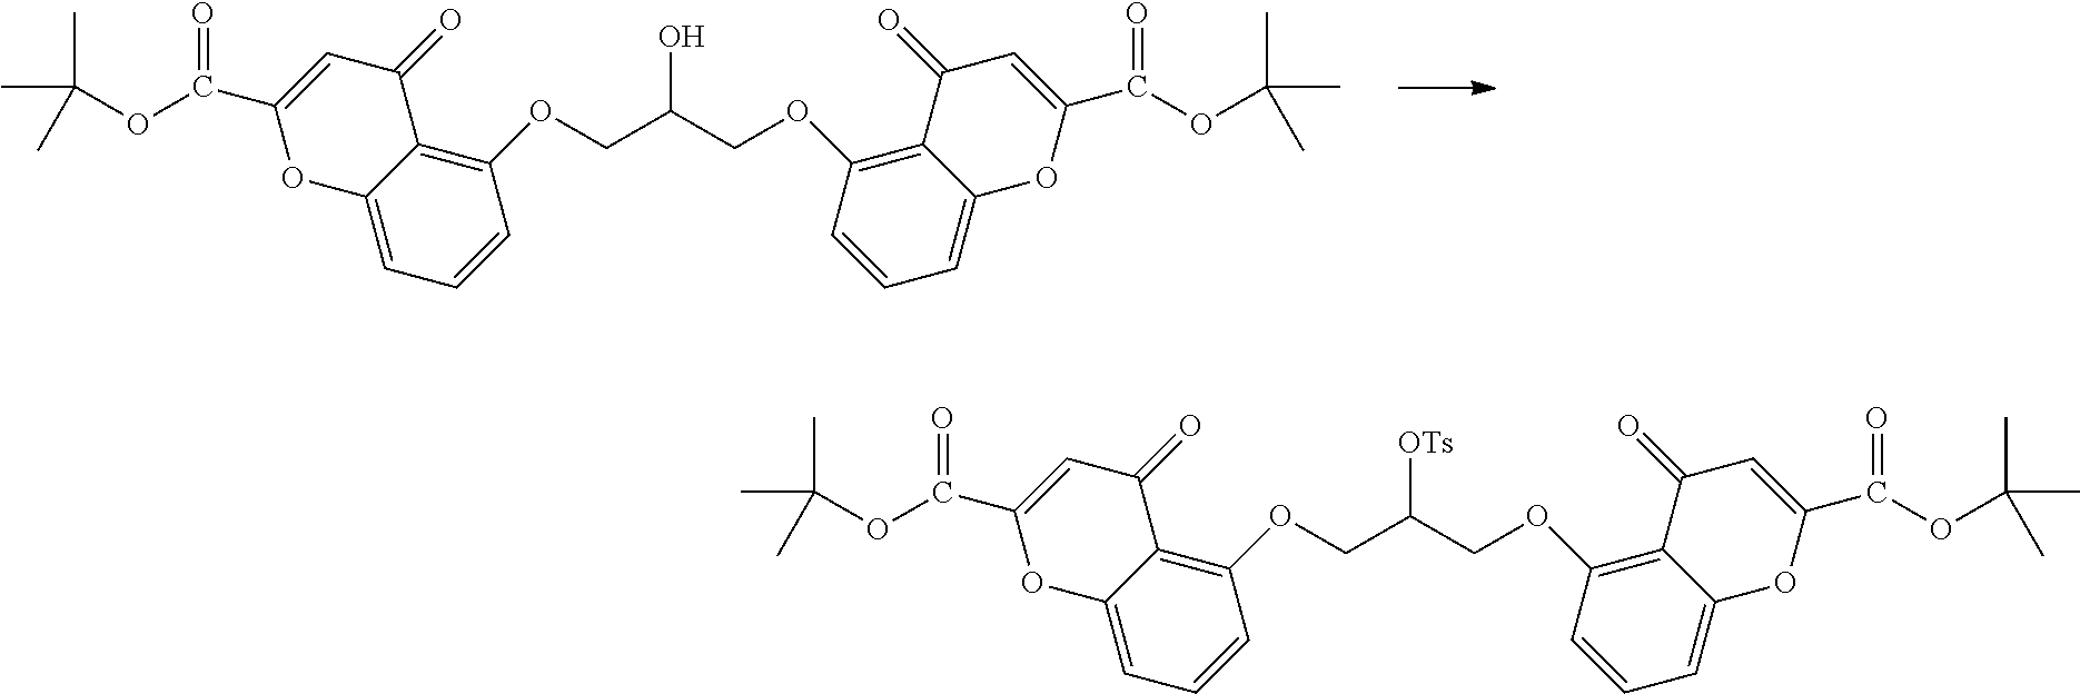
C1(OCC(COC2=C3C(=CC=C2)OC(C(OC(C)(C)C)=O)=CC3=O)O)=C2C(=CC=C1)OC(C(OC(C)(C)C)=O)=CC2=O.C1(OCC(COC2=C3C(=CC=C2)OC(C(OC(C)(C)C)=O)=CC3=O)[OTs])=C2C(=CC=C1)OC(C(OC(C)(C)C)=O)=CC2=O
